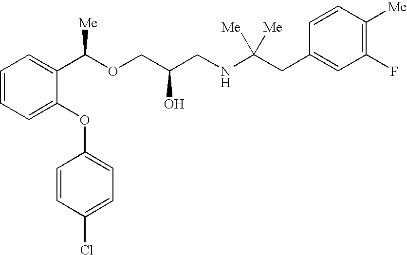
C1=CC=C(OC2=CC=C(Cl)C=C2)C(C(OCC(CNC(CC2=CC(F)=C([Me])C=C2)([Me])[Me])O)[Me])=C1
